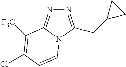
N1=C(CC2CC2)N2C(=N1)C([F3C])=C(Cl)C=C2
